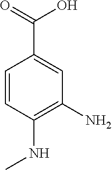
C1=CC(NC)=C(N)C=C1C(=O)O
